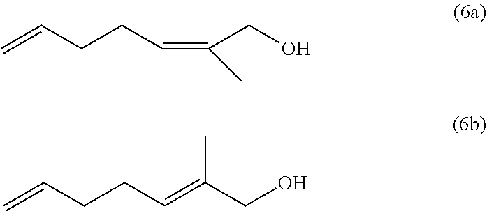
C=CCCC=C(CO)C.C=CCCC=C(CO)C
